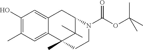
C1(O)=C(C)C=C2C(=C1)CC1C(C)(C)C2(C)CCN1C(OC(C)(C)C)=O
